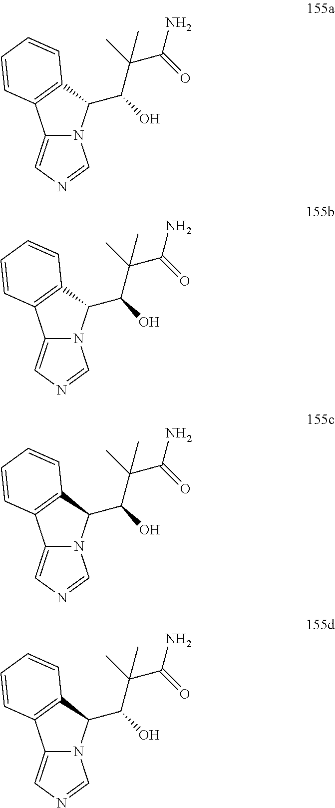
C12=CN=CN1C(C(O)C(C)(C(=O)N)C)C1=C2C=CC=C1.C12=CN=CN1C(C(O)C(C)(C(=O)N)C)C1=C2C=CC=C1.C12=CN=CN1C(C(O)C(C)(C(=O)N)C)C1=C2C=CC=C1.C12=CN=CN1C(C(O)C(C)(C(=O)N)C)C1=C2C=CC=C1
